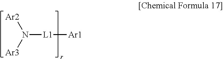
[Ar2]N([Ar3])[L1][Ar1]
